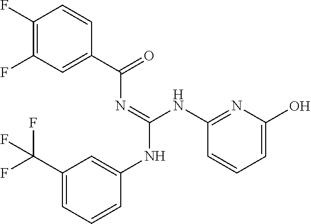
C1(C(F)(F)F)=CC=CC(NC(=NC(C2=CC(F)=C(F)C=C2)=O)NC2=NC(O)=CC=C2)=C1
